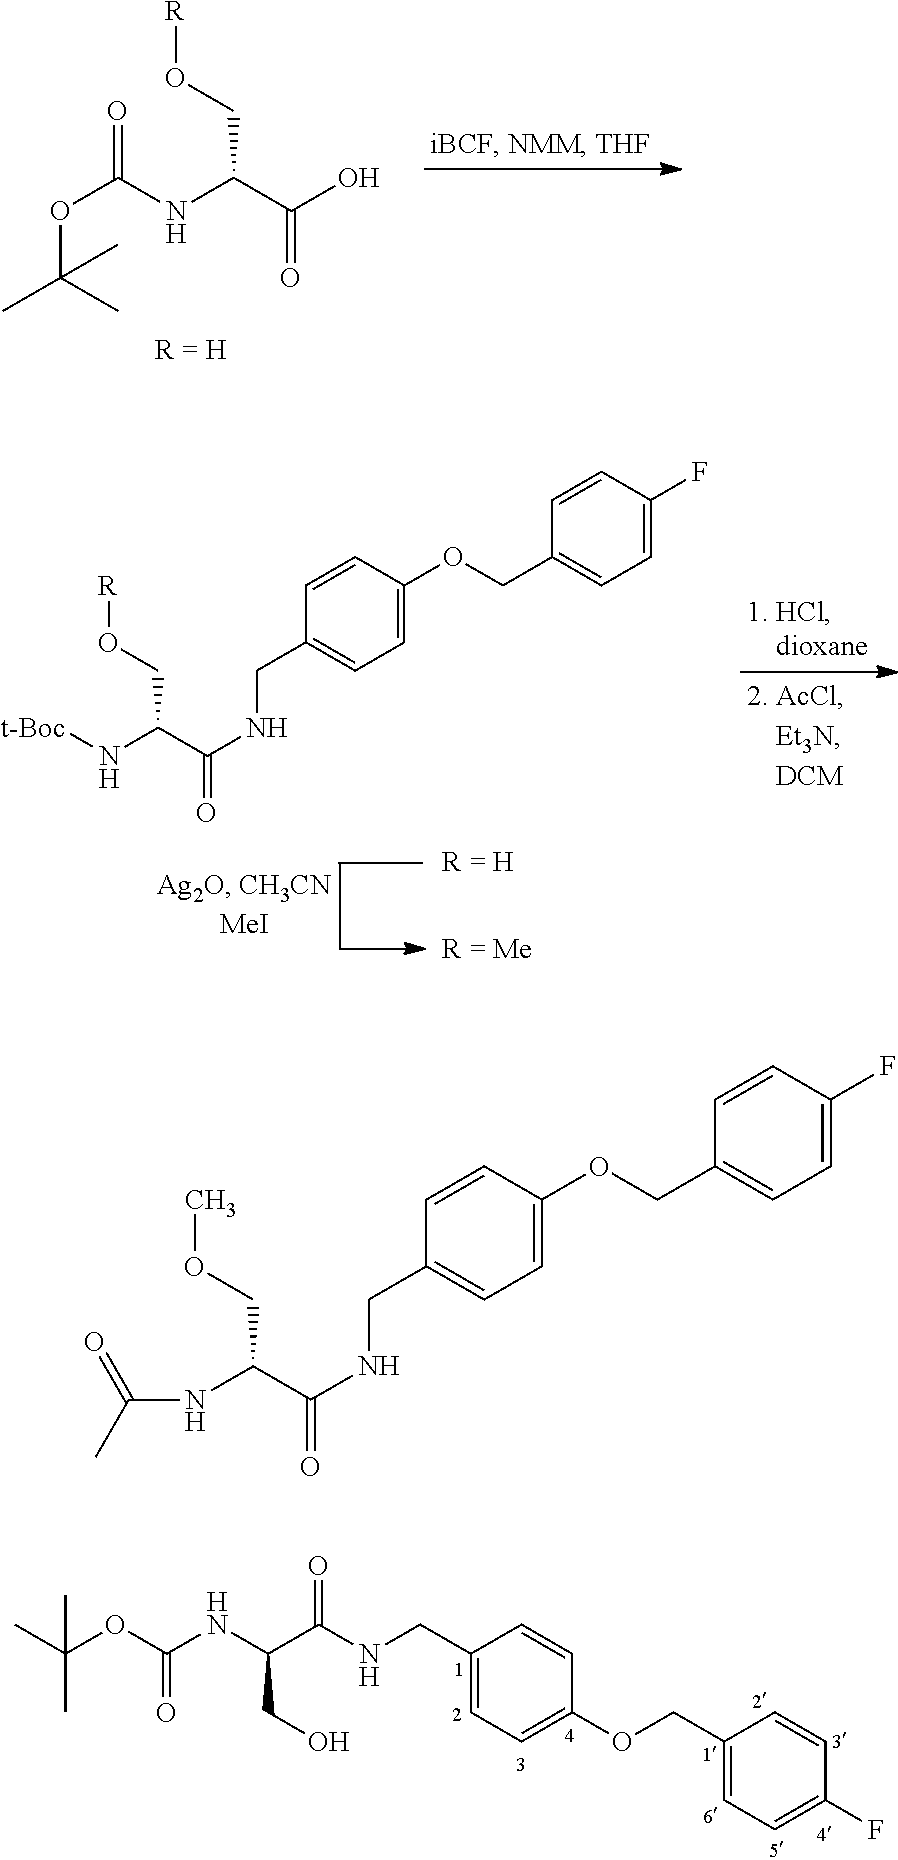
O=C(NC(C(O)=O)CO[R])OC(C)(C)C.C1=CC(F)=CC=C1COC1=CC=C(CNC(=O)C(N[t-Boc])CO[R])C=C1.C(C)(C)(OC(NC(C(NCC1=CC=C(OCC2=CC=C(F)C=C2)C=C1)=O)CO)=O)C.C(NC(C(NCC1=CC=C(OCC2=CC=C(F)C=C2)C=C1)=O)COC)(C)=O
